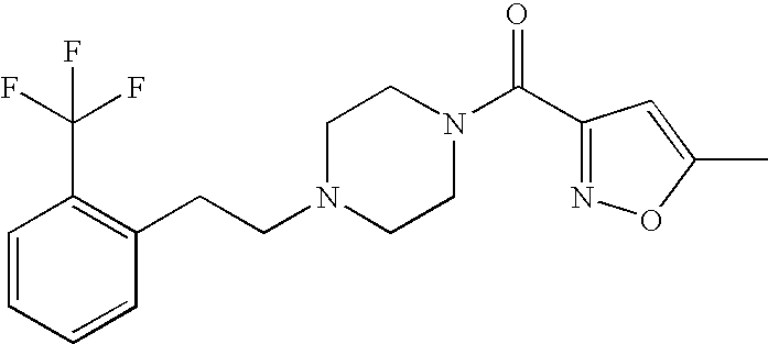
C1=CC=CC(CCN2CCN(C(C3=NOC(C)=C3)=O)CC2)=C1C(F)(F)F
